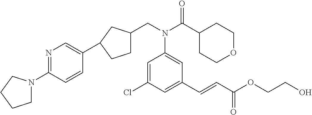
N(C(C1CCOCC1)=O)(C1=CC(C=CC(OCCO)=O)=CC(Cl)=C1)CC1CCC(C2=CN=C(N3CCCC3)C=C2)C1
